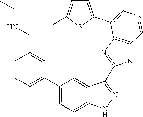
C1(C2=CN=CC(CNCC)=C2)=CC=C2C(=C1)C(C1=NC3=C(N1)C=NC=C3C1=CC=C(C)S1)=NN2
